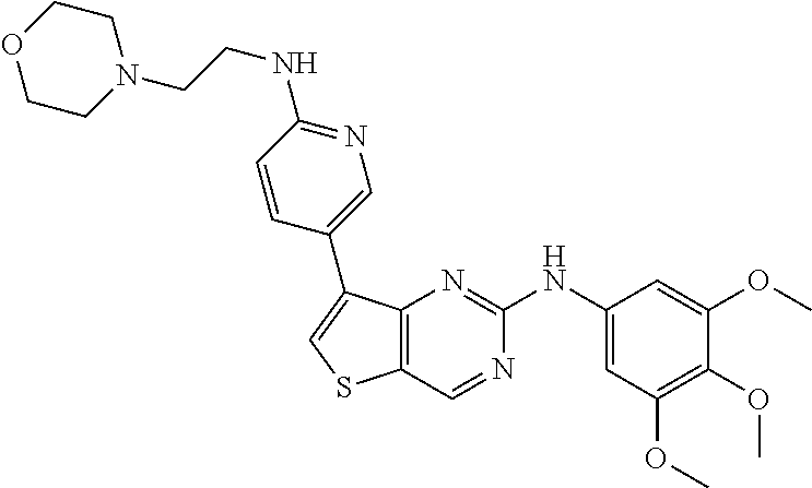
C1=C(OC)C(OC)=C(OC)C=C1NC1=NC2=C(C=N1)SC=C2C1=CN=C(NCCN2CCOCC2)C=C1
